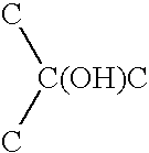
C[C(OH)C]C
